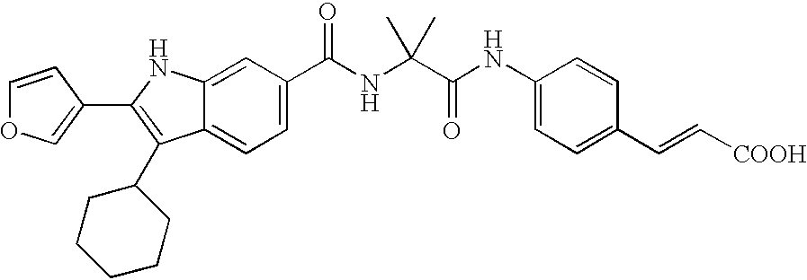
C1=CC(C2=C(C3CCCCC3)C3=CC=C(C(NC(C(NC4=CC=C(C=C[COOH])C=C4)=O)(C)C)=O)C=C3N2)=CO1
